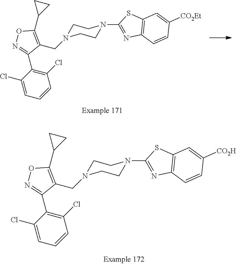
C1N(CC2=C(C3CC3)ON=C2C2=C(Cl)C=CC=C2Cl)CCN(C2=NC3=C(S2)C=C([CO2H])C=C3)C1.C1N(CC2=C(C3CC3)ON=C2C2=C(Cl)C=CC=C2Cl)CCN(C2=NC3=C(S2)C=C([CO2Et])C=C3)C1
